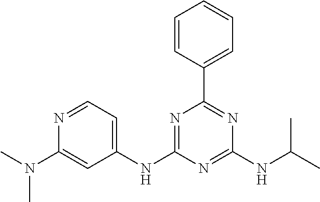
N1=CC=C(NC2=NC(C3=CC=CC=C3)=NC(NC(C)C)=N2)C=C1N(C)C
